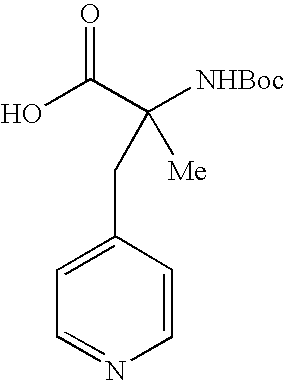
C1=CC(CC([NHBoc])(C(=O)O)[Me])=CC=N1
